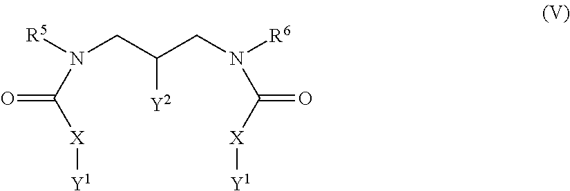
C([Y2])(CN([R5])C([X][Y1])=O)CN([R6])C([X][Y1])=O
